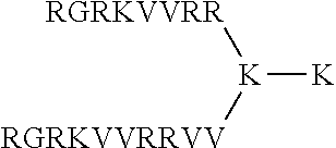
[RGRKVVRR][K]([K])[RGRKVVRRVV]
